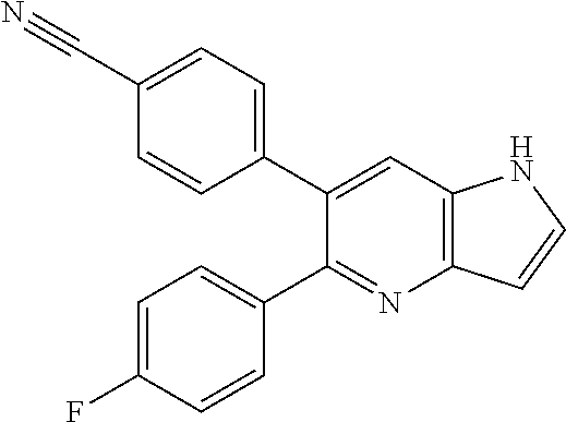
C1(C#N)=CC=C(C2=CC3=C(N=C2C2=CC=C(F)C=C2)C=CN3)C=C1
